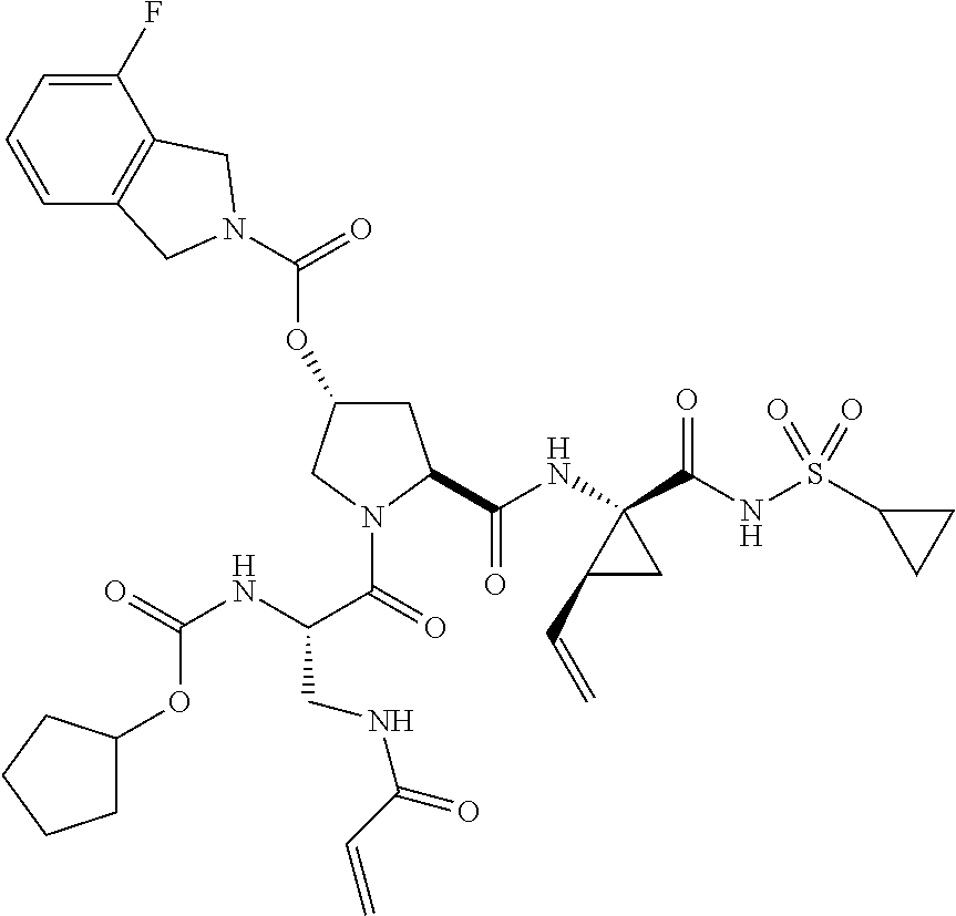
C12=C(C(F)=CC=C1)CN(C(=O)OC1CC(C(NC3(C(NS(C4CC4)(=O)=O)=O)C(C=C)C3)=O)N(C(=O)C(NC(=O)OC3CCCC3)CNC(=O)C=C)C1)C2
